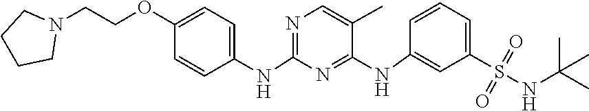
C1CCCN1CCOC1=CC=C(NC2=NC=C(C)C(NC3=CC(S(=O)(=O)NC(C)(C)C)=CC=C3)=N2)C=C1
